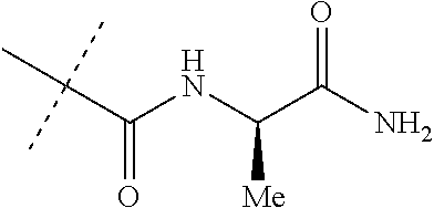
C(C(NC(C(N)=O)[Me])=O)(C)(C)C
